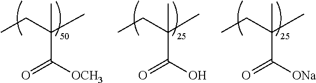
CCC(C)(C([OCH3])=O)C.CCC(C)(C(O)=O)C.CCC(C)(C([ONa])=O)C
